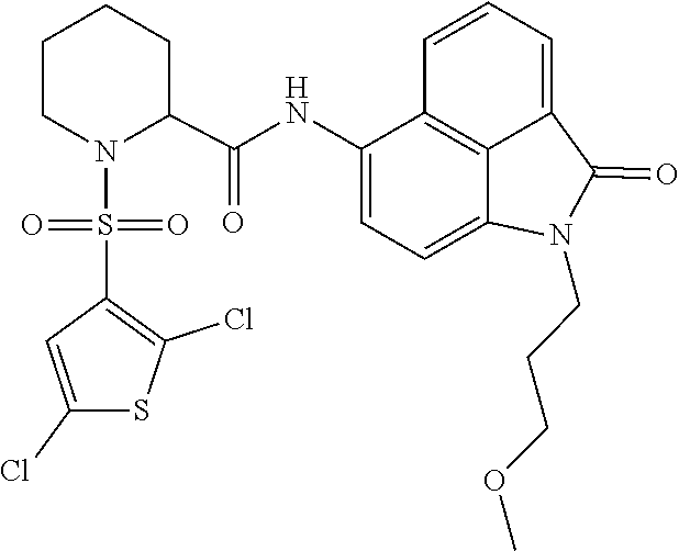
C1=C2C(=O)N(CCCOC)C3=CC=C(NC(C4CCCCN4S(=O)(C4=C(Cl)SC(Cl)=C4)=O)=O)C(=C23)C=C1
